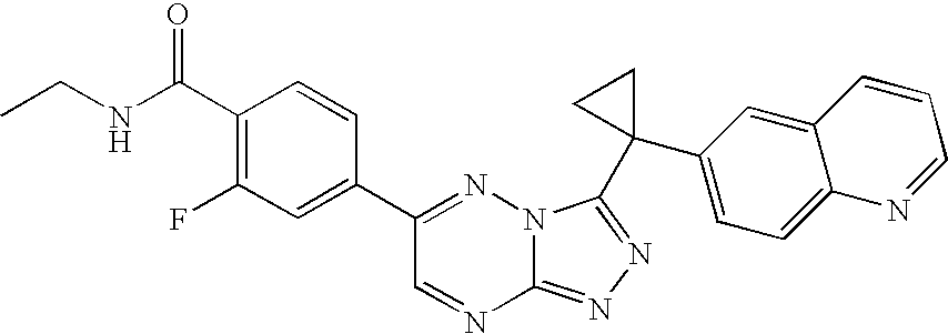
C12=NN=C(C3(C4=CC=C5C(=C4)C=CC=N5)CC3)N1N=C(C1=CC(F)=C(C(NCC)=O)C=C1)C=N2
